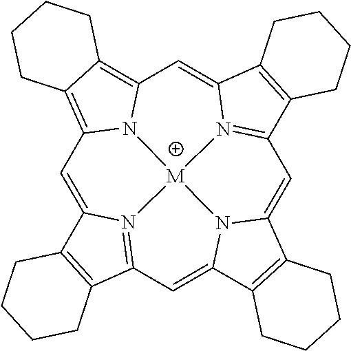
C1=C2N3=C(C=C4N5C(=CC6=N7C(=CC8=C9C(=C1N8[M]753)CCCC9)C1=C6CCCC1)C1=C4CCCC1)C1=C2CCCC1
